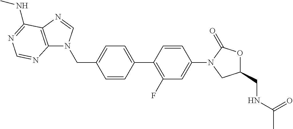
C1(CN2C3=C(N=C2)C(NC)=NC=N3)=CC=C(C2=C(F)C=C(N3CC(CNC(C)=O)OC3=O)C=C2)C=C1
